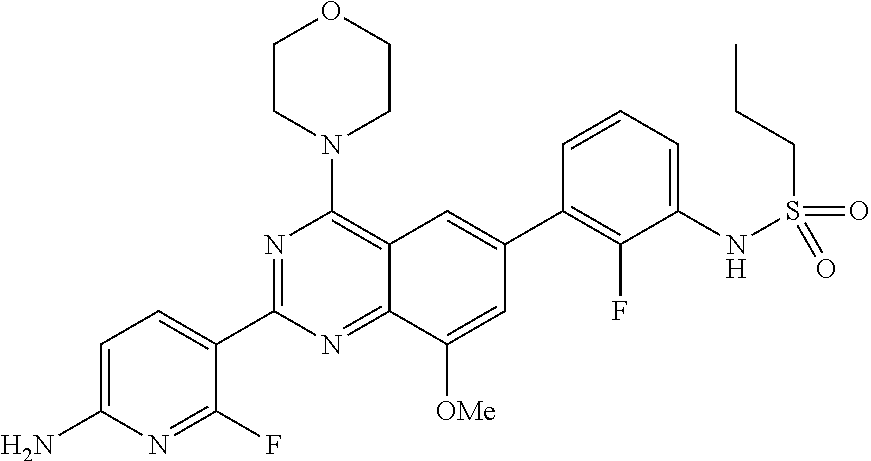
C12=NC(C3=CC=C(N)N=C3F)=NC(N3CCOCC3)=C1C=C(C1=C(F)C(NS(CCC)(=O)=O)=CC=C1)C=C2[OMe]
